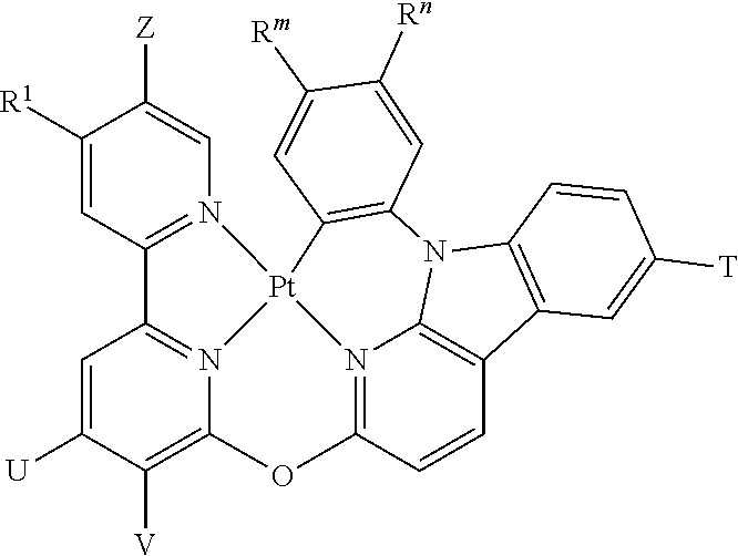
C1([R1])=CC2=N(C=C1[Z])[Pt]13N4=C2C=C([U])C([V])=C4OC2=N1C1=C(C=C2)C2=C(N1C1=C3C=C([Rm])C([Rn])=C1)C=CC([T])=C2
